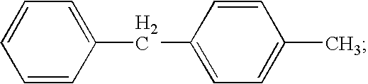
C1=CC(CC2=CC=C(C)C=C2)=CC=C1
